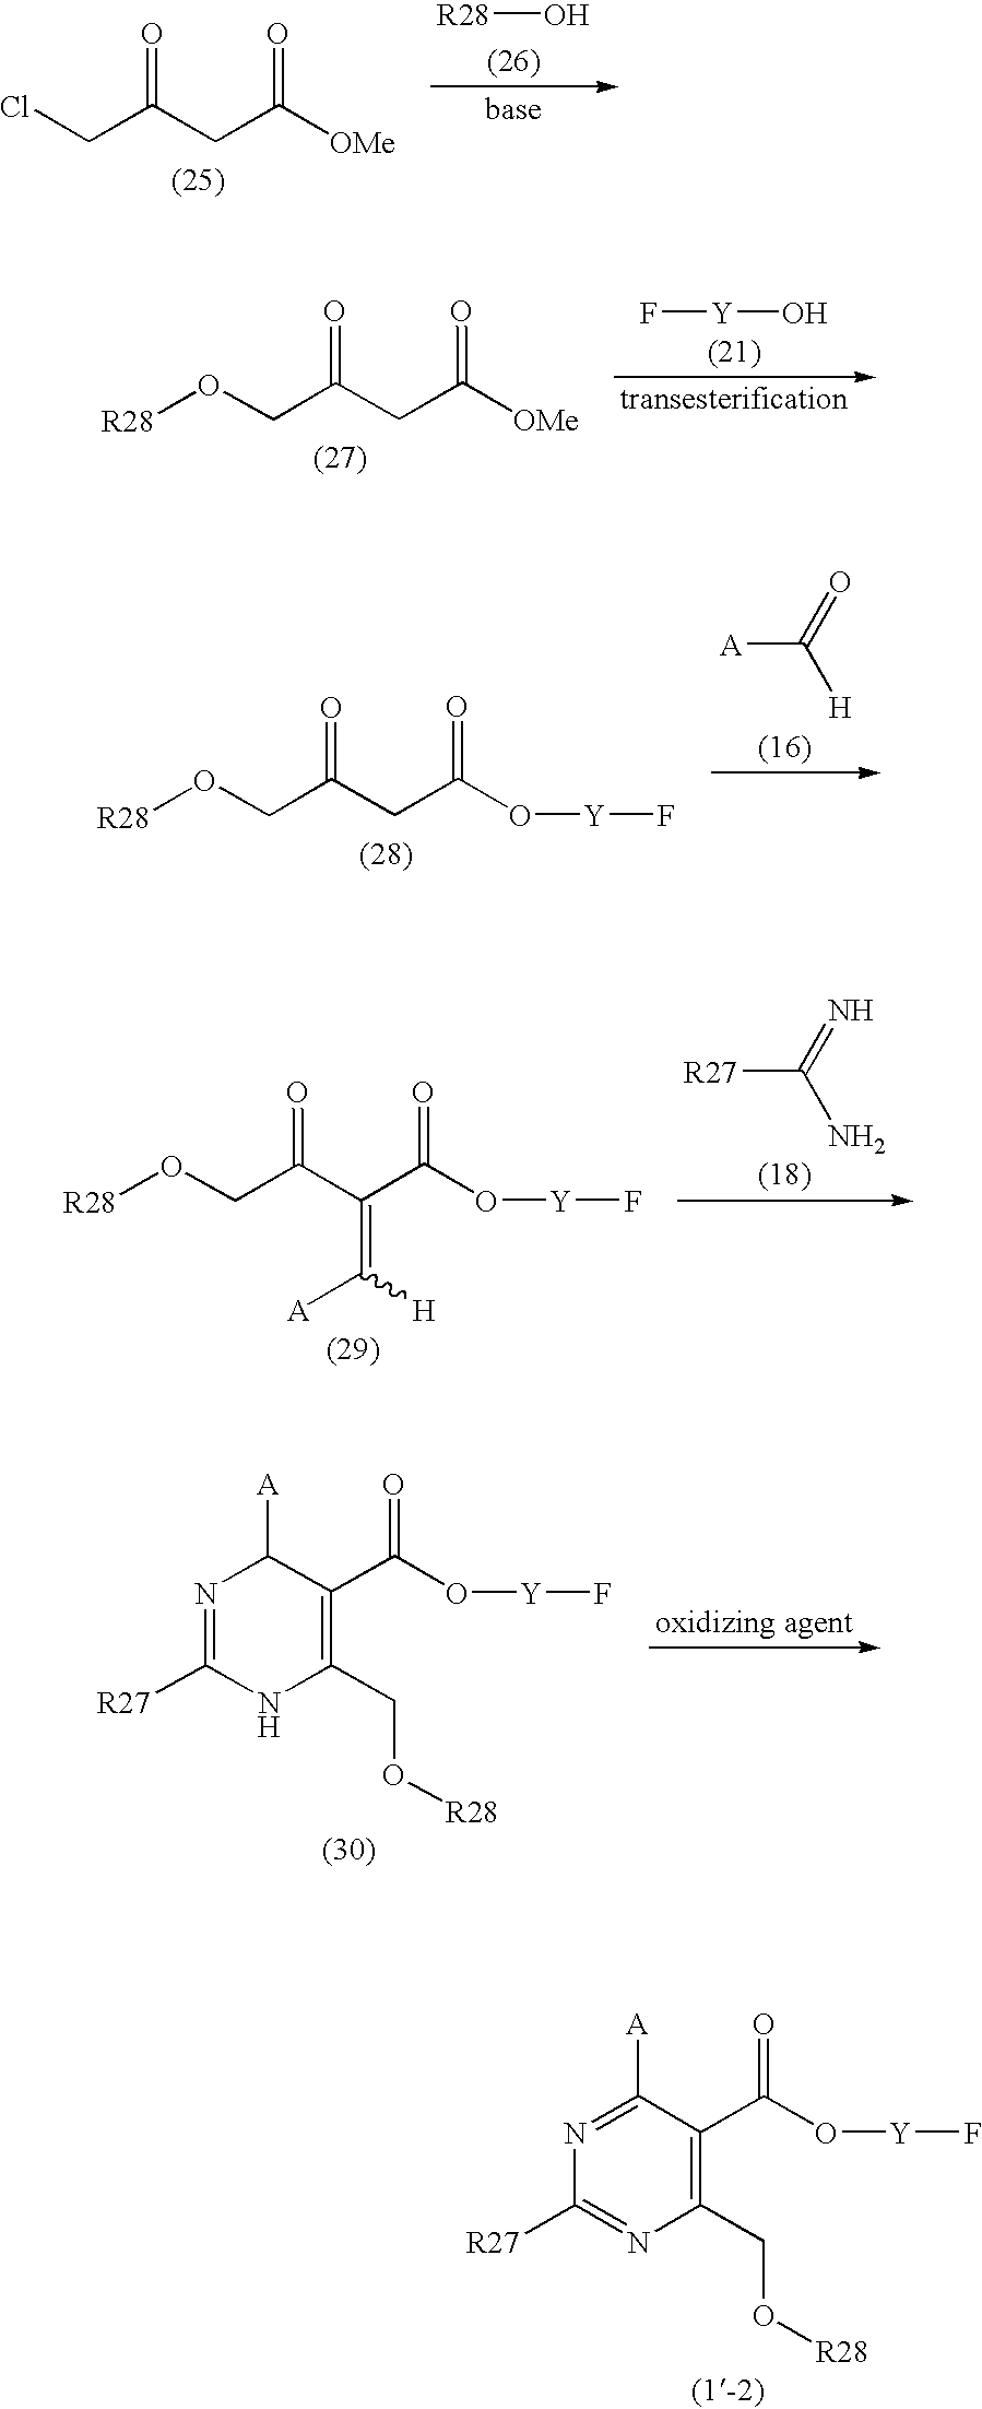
C1(CO[R28])=C(C(O[Y]F)=O)C([A])=NC([R27])=N1.O=C(CC([OMe])=O)CCl.[R28]O.F[Y]O.[OMe]C(CC(CO[R28])=O)=O.O([Y]F)C(CC(CO[R28])=O)=O.[A]C(=O)[H].[R27]C(=N)N.O([Y]F)C(C(C(CO[R28])=O)=C([A])[H])=O.C1(CO[R28])=C(C(O[Y]F)=O)C([A])N=C([R27])N1
